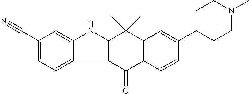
C12=C(C(=O)C3=C(C1(C)C)C=C(C1CCN(C)CC1)C=C3)C1=CC=C(C#N)C=C1N2
